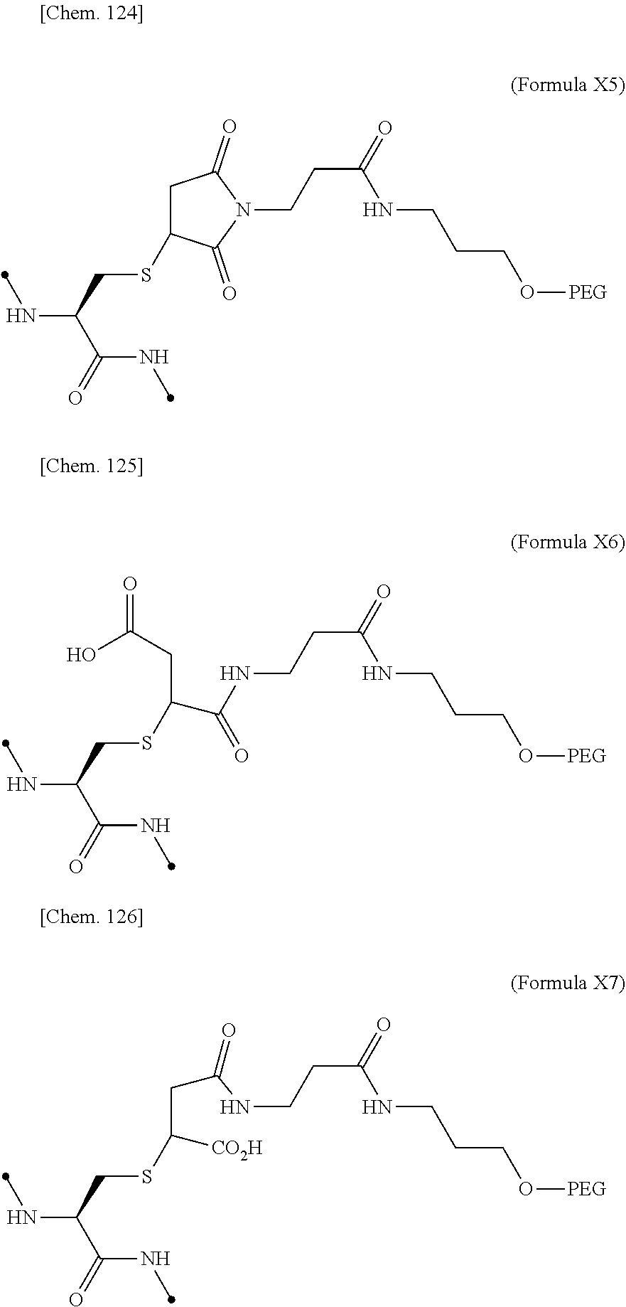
N(C(C(=O)NC)CSC1CC(=O)N(CCC(=O)NCCCO[PEG])C1=O)C.N(C(C(=O)NC)CSC(C(NCCC(=O)NCCCO[PEG])=O)CC(=O)O)C.N(C(C(=O)NC)CSC([CO2H])CC(NCCC(=O)NCCCO[PEG])=O)C
